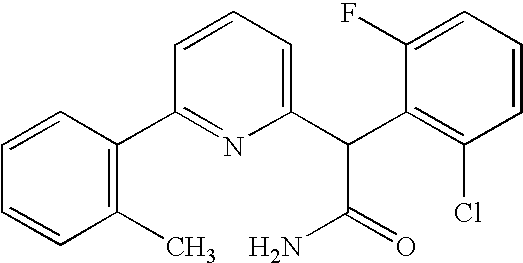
C1=CC(C)=C(C2=NC(C(C3=C(Cl)C=CC=C3F)C(=O)N)=CC=C2)C=C1
